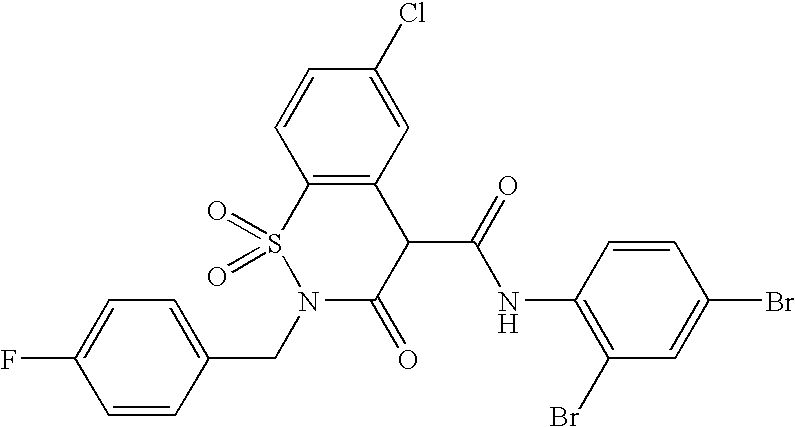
C1=CC2=C(C=C1Cl)C(C(=O)NC1=C(Br)C=C(Br)C=C1)C(=O)N(CC1=CC=C(F)C=C1)S2(=O)=O
